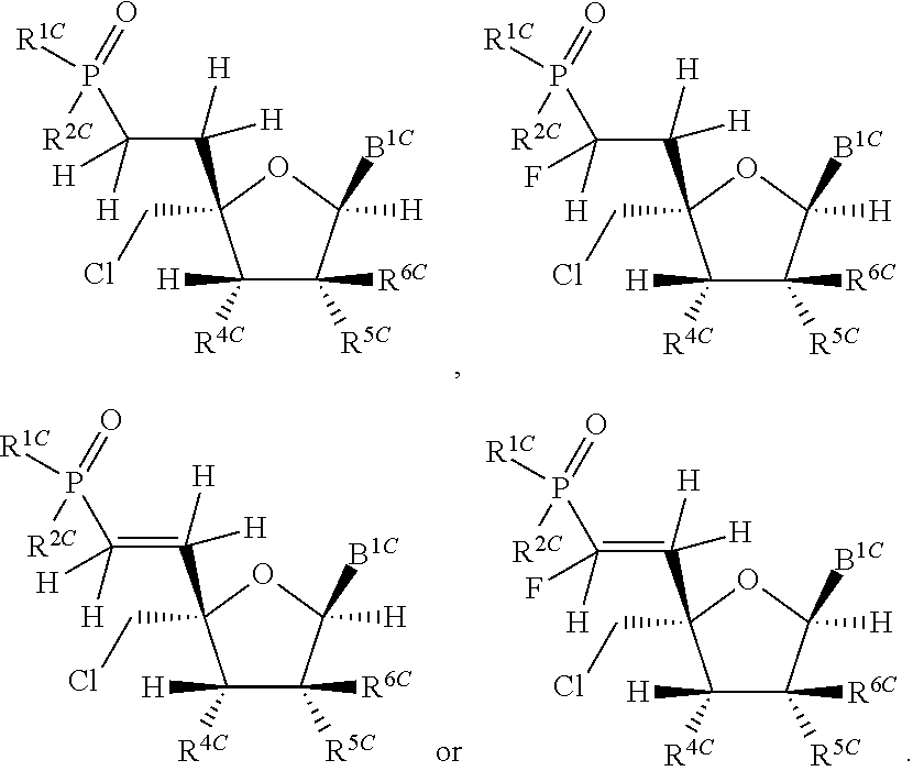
C([H])(P([R2C])([R1C])=O)([H])C([H])([H])C1(CCl)C([H])([R4C])C([R6C])([R5C])C([B1C])([H])O1.C([H])(P([R2C])([R1C])=O)(F)C([H])([H])C1(CCl)C([H])([R4C])C([R6C])([R5C])C([B1C])([H])O1.C([H])(P([R2C])([R1C])=O)(F)=C([H])([H])C1(CCl)C([H])([R4C])C([R6C])([R5C])C([B1C])([H])O1.C([H])(P([R2C])([R1C])=O)([H])=C([H])([H])C1(CCl)C([H])([R4C])C([R6C])([R5C])C([B1C])([H])O1
